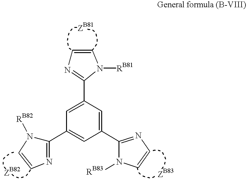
C1=CN([RB81])C(C2=CC(C3=NC=CN3[RB82])=CC(C3=NC=CN3[RB83])=C2)=N1
